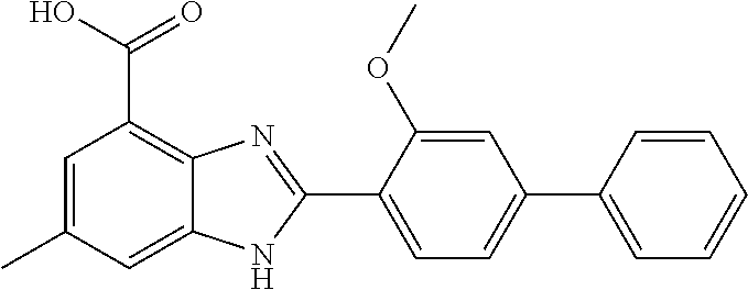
C1=C(C2=NC3=C(C(O)=O)C=C(C)C=C3N2)C(OC)=CC(C2=CC=CC=C2)=C1
